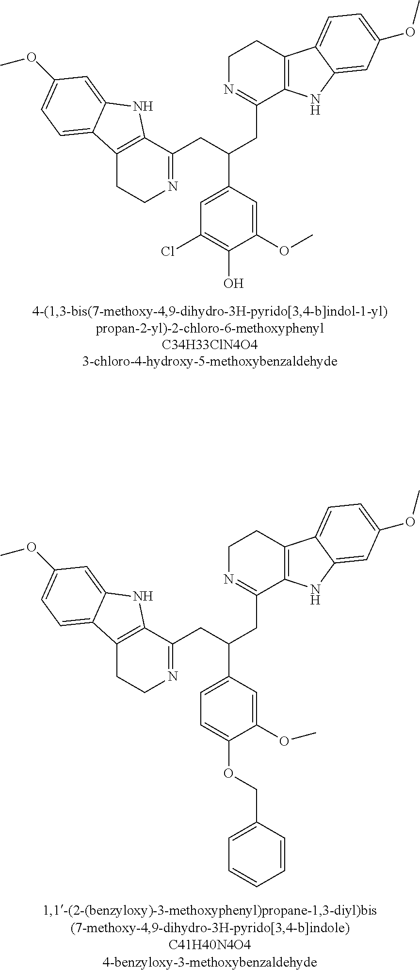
C1(O)=C(Cl)C=C(C(CC2=NCCC3=C2NC2=CC(OC)=CC=C32)CC2=NCCC3=C2NC2=CC(OC)=CC=C32)C=C1OC.C1=C(OCC2=CC=CC=C2)C(OC)=CC(C(CC2=NCCC3=C2NC2=CC(OC)=CC=C32)CC2=NCCC3=C2NC2=CC(OC)=CC=C32)=C1
